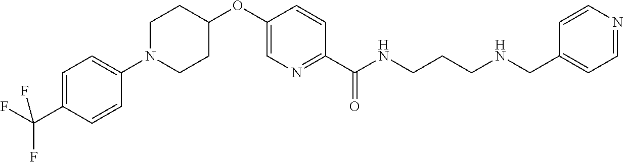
N1=C(C(NCCCNCC2=CC=NC=C2)=O)C=CC(OC2CCN(C3=CC=C(C(F)(F)F)C=C3)CC2)=C1
